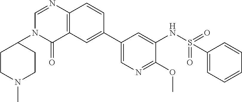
C12=C(C=CC(C3=CN=C(OC)C(NS(=O)(=O)C4=CC=CC=C4)=C3)=C1)N=CN(C1CCN(C)CC1)C2=O
